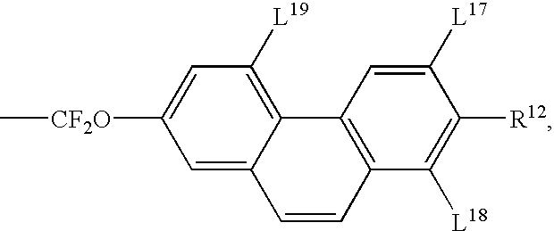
[CF2O](C1=CC([L19])=C2C(=C1)C=CC1=C2C=C([L17])C([R12])=C1[L18])C
